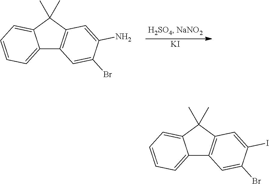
[KI].C12=CC=CC=C1C(C)(C)C1=C2C=C(Br)C(N)=C1.C12=CC=CC=C1C(C)(C)C1=C2C=C(Br)C(I)=C1
